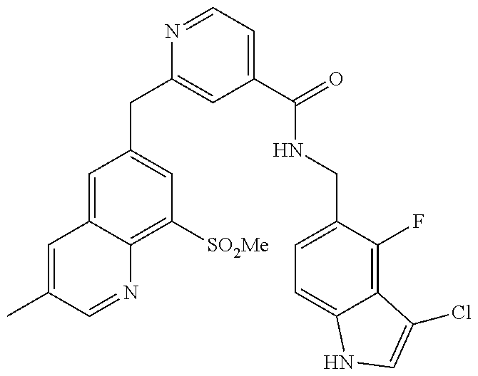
C1=C(C)C=NC2=C([SO2Me])C=C(CC3=CC(C(=O)NCC4=CC=C5C(=C4F)C(Cl)=CN5)=CC=N3)C=C12
